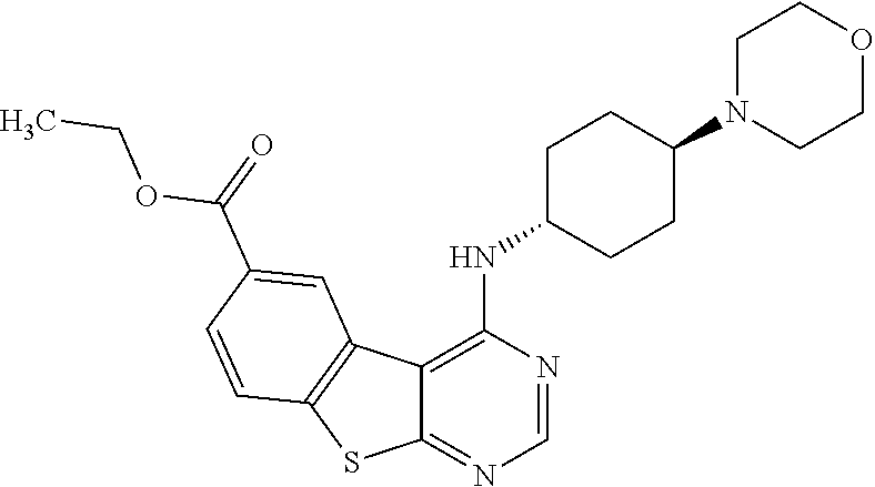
C12=C(NC3CCC(N4CCOCC4)CC3)N=CN=C1SC1=C2C=C(C(=O)OCC)C=C1
